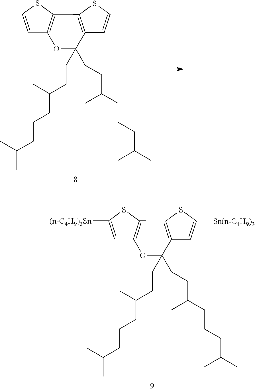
C1=CSC2=C1OC(CCC(CCCC(C)C)C)(CCC(CCCC(C)C)C)C1=C2SC=C1.C1=C([(n-C4H9)3Sn])SC2=C1OC(CCC(CCCC(C)C)C)(CCC(CCCC(C)C)C)C1=C2SC([Sn(n-C4H9)3])=C1
